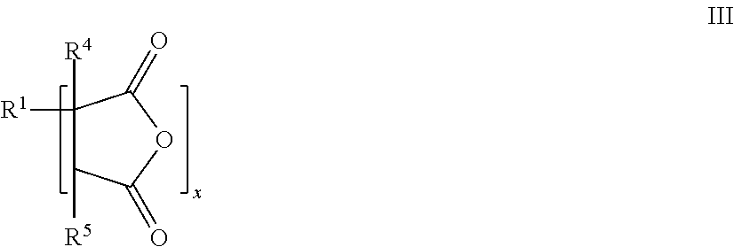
C1([R4])([R1])C([R5])C(=O)OC1=O
